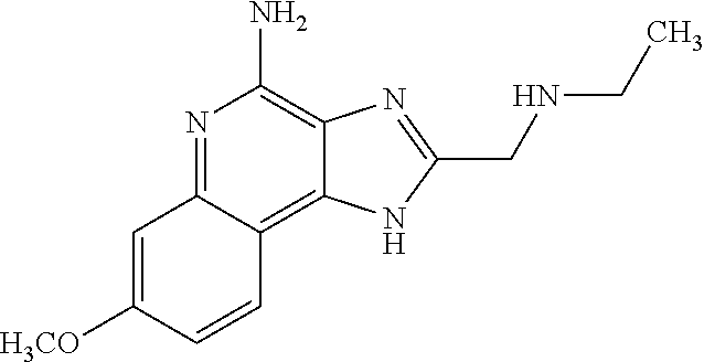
C1=C([H3CO])C=CC2=C3C(=C(N)N=C12)N=C(CNCC)N3
